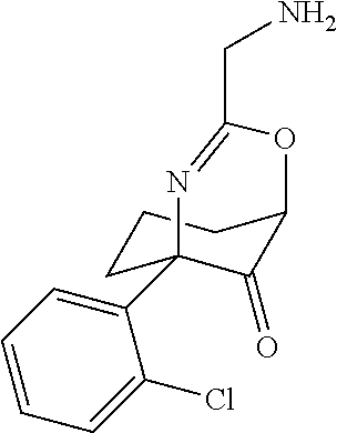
C1(C23CCCC(C2=O)OC(CN)=N3)=CC=CC=C1Cl
